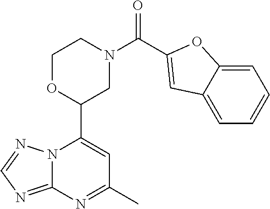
N12C(=NC=N1)N=C(C)C=C2C1CN(C(=O)C2=CC3=CC=CC=C3O2)CCO1
